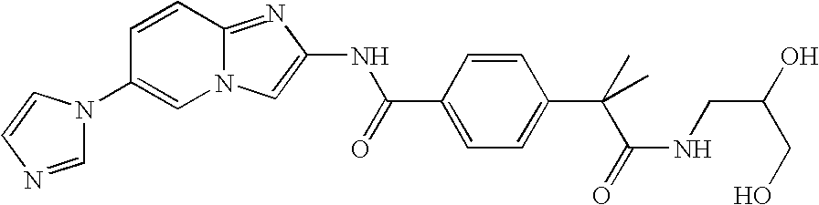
N1(C2=CN3C(=NC(NC(C4=CC=C(C(C)(C)C(=O)NCC(O)CO)C=C4)=O)=C3)C=C2)C=NC=C1
